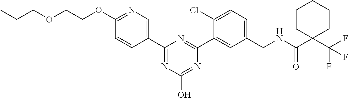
C1=CC(C2=NC(O)=NC(C3=CC(CNC(C4(C(F)(F)F)CCCCC4)=O)=CC=C3Cl)=N2)=CN=C1OCCOCCC
